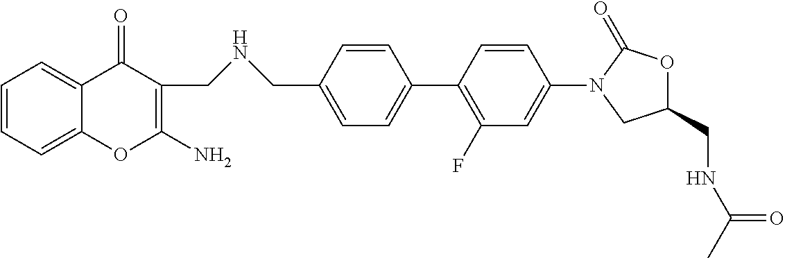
C1=CC=C2C(=C1)C(=O)C(CNCC1=CC=C(C3=C(F)C=C(N4CC(CNC(=O)C)OC4=O)C=C3)C=C1)=C(N)O2
